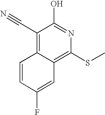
C1(C#N)=C2C(=C(SC)N=C1O)C=C(F)C=C2
